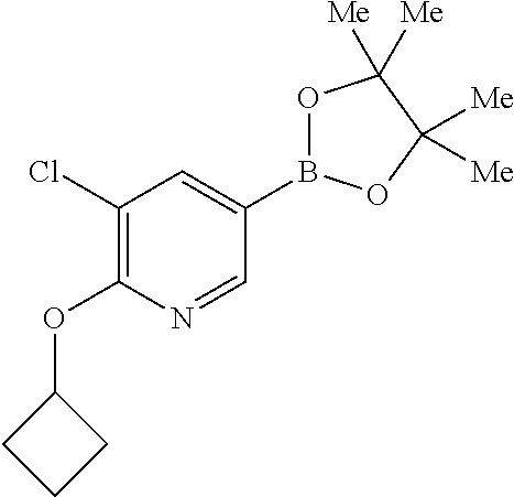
C1(Cl)=C(OC2CCC2)N=CC(B2OC([Me])([Me])C([Me])([Me])O2)=C1
